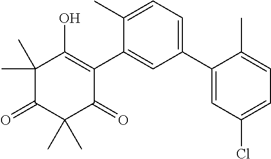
C1(C)(C)C(=O)C(C)(C)C(=O)C(C2=CC(C3=CC(Cl)=CC=C3C)=CC=C2C)=C1O
